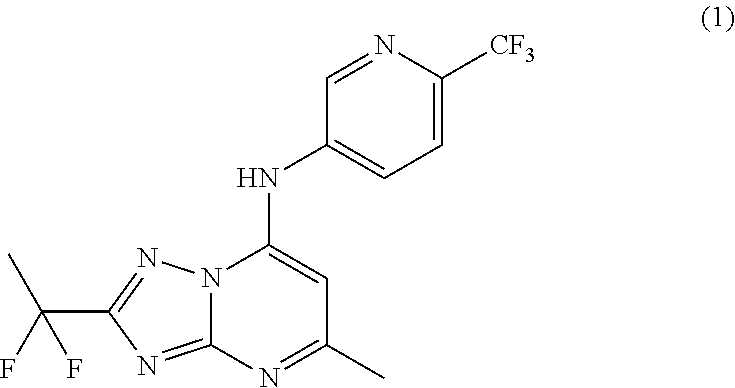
N12C(=NC(C(F)(C)F)=N1)N=C(C)C=C2NC1=CC=C([CF3])N=C1
